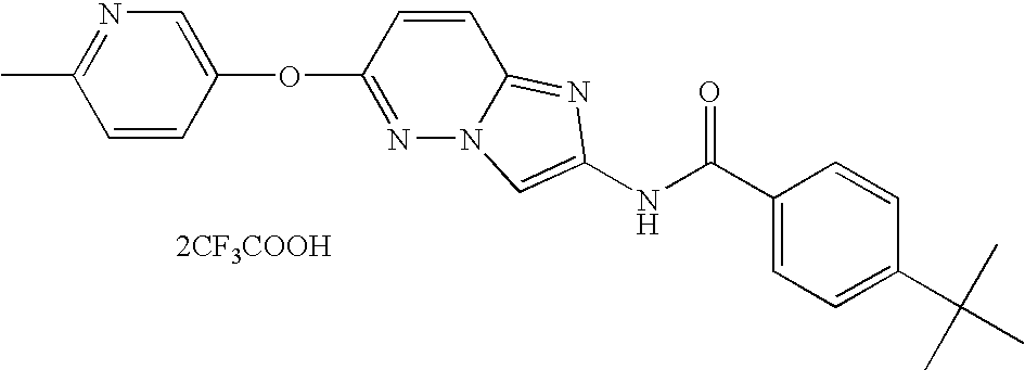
C1=C(C(NC2=CN3N=C(OC4=CN=C(C)C=C4)C=CC3=N2)=O)C=CC(C(C)(C)C)=C1.[2CF3COOH]
